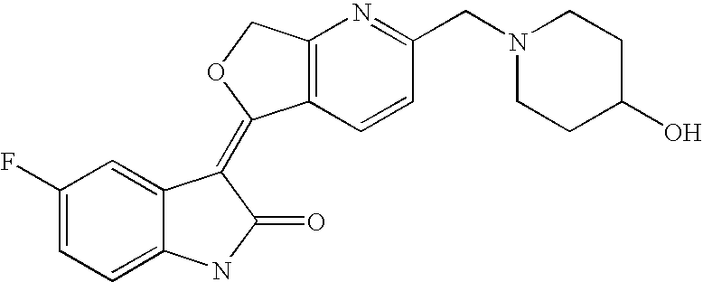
C1(F)=CC=C2C(=C1)C(=C1C3=C(CO1)N=C(CN1CCC(O)CC1)C=C3)C(=O)N2
